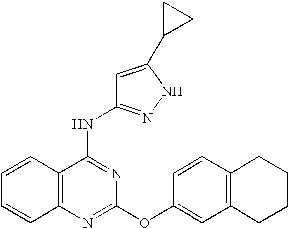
C1=CC2=C(C=C1)N=C(OC1=CC3=C(C=C1)CCCC3)N=C2NC1=NNC(C2CC2)=C1
